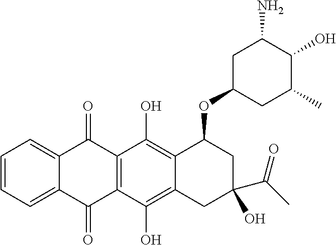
C1=CC=C2C(=C1)C(=O)C1=C(C2=O)C(O)=C2C(=C1O)C(OC1CC(C)C(O)C(N)C1)CC(C(C)=O)(O)C2
